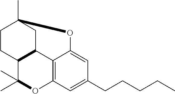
C12=C3C=C(CCCCC)C=C1OC1(C)CC2C(CC1)C(C)(C)O3
